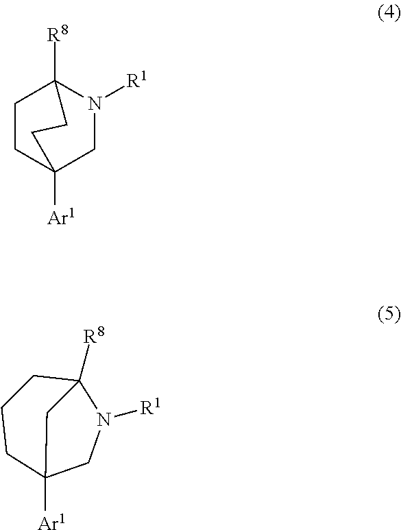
C1CC2([Ar1])CN([R1])C1([R8])CC2.C1CCC2([Ar1])CN([R1])C1([R8])C2
